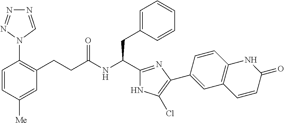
C(NC(CC1=CC=CC=C1)C1=NC(C2=CC3=C(C=C2)NC(=O)C=C3)=C(Cl)N1)(=O)CCC1=C(N2N=NN=C2)C=CC([Me])=C1
